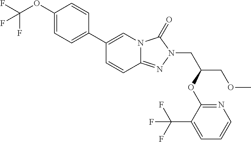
FC(F)(OC1=CC=C(C2=CN3C(=NN(CC(COC)OC4=NC=CC=C4C(F)(F)F)C3=O)C=C2)C=C1)F
